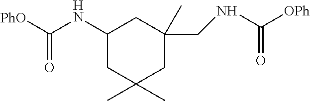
C1(NC([PhO])=O)CC(C)(C)CC(C)(CNC([OPh])=O)C1
